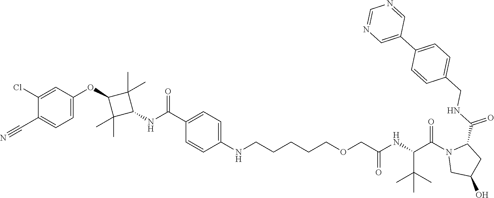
C1(C(=O)NC2C(C)(C)C(OC3=CC=C(C#N)C(Cl)=C3)C2(C)C)=CC=C(NCCCCCOCC(NC(C(N2CC(O)CC2C(NCC2=CC=C(C3=CN=CN=C3)C=C2)=O)=O)C(C)(C)C)=O)C=C1
